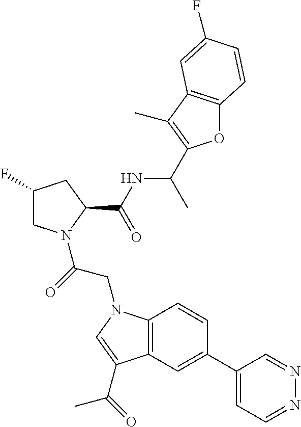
C1(C2=CC3=C(C=C2)N(CC(=O)N2CC(F)CC2C(NC(C)C2=C(C)C4=C(O2)C=CC(F)=C4)=O)C=C3C(=O)C)=CC=NN=C1
